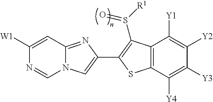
C12=NC(C3=C(S([R1])=O)C4=C(C([Y4])=C([Y3])C([Y2])=C4[Y1])S3)=CN1C=NC([W1])=C2
